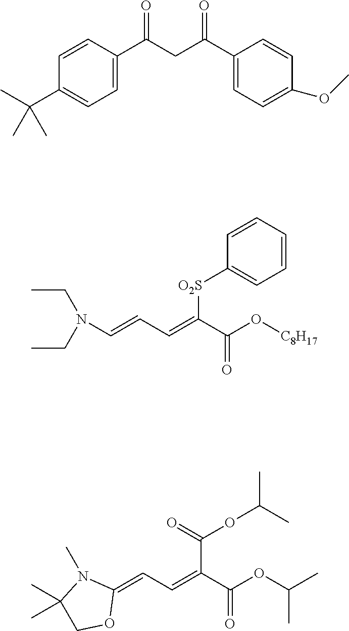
C1=C(C(CC(C2=CC=C(OC)C=C2)=O)=O)C=CC(C(C)(C)C)=C1.N(C=CC=C(C(O[C8H17])=O)[O2S]C1=CC=CC=C1)(CC)CC.C1(=CC=C(C(OC(C)C)=O)C(OC(C)C)=O)N(C)C(C)(C)CO1
